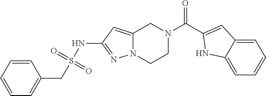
S(NC1=NN2C(=C1)CN(C(=O)C1=CC3=CC=CC=C3N1)CC2)(CC1=CC=CC=C1)(=O)=O
